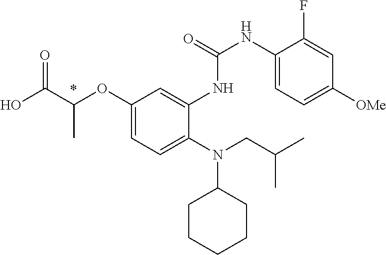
C1(OC(C(O)=O)C)=CC=C(N(CC(C)C)C2CCCCC2)C(NC(=O)NC2=CC=C([OMe])C=C2F)=C1
